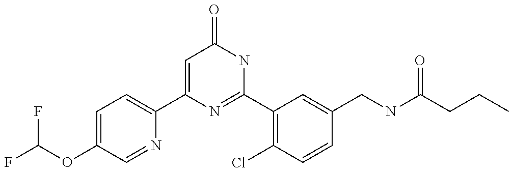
C1(C2=CC=C(OC(F)F)C=N2)=CC(=O)NC(C2=C(Cl)C=CC(CNC(CCC)=O)=C2)=N1
